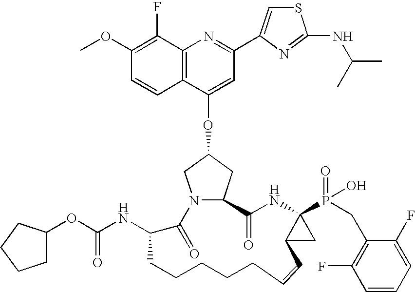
C12=C(C(F)=C(OC)C=C1)N=C(C1=CSC(NC(C)C)=N1)C=C2OC1CN2C(C1)C(=O)NC1(P(=O)(O)CC3=C(F)C=CC=C3F)C(C1)C=CCCCCCC(NC(=O)OC1CCCC1)C2=O
